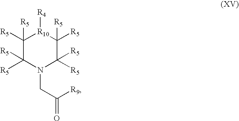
C1([R5])([R5])C([R5])([R5])N(CC([R9])=O)C([R5])([R5])C([R5])([R5])[R10]1[R4]
